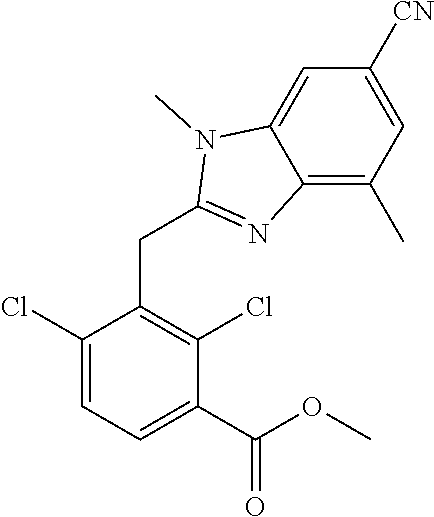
C1(Cl)=CC=C(C(=O)OC)C(Cl)=C1CC1=NC2=C(C)C=C([CN])C=C2N1C
